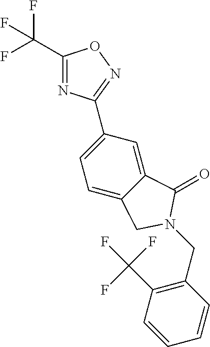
C1(C(F)(F)F)=NC(C2=CC=C3C(=C2)C(=O)N(CC2=C(C(F)(F)F)C=CC=C2)C3)=NO1
